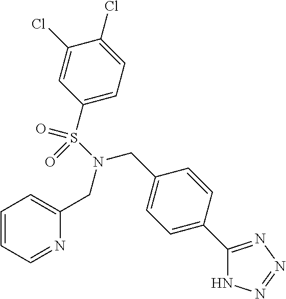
C1(S(N(CC2=CC=CC=N2)CC2=CC=C(C3=NN=NN3)C=C2)(=O)=O)=CC=C(Cl)C(Cl)=C1
